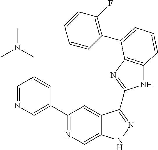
C1=NC=C(C2=NC=C3C(=C2)C(C2=NC4=C(N2)C=CC=C4C2=C(F)C=CC=C2)=NN3)C=C1CN(C)C
